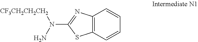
N(C1=NC2=C(S1)C=CC=C2)(N)[CF3CH2CH2CH2]
